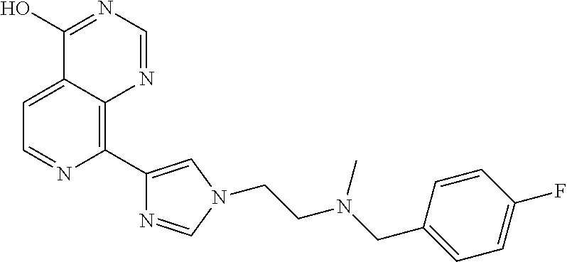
C1=C2C(=C(C3=CN(CCN(CC4=CC=C(F)C=C4)C)C=N3)N=C1)N=CN=C2O
